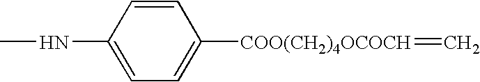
CNC1=CC=C([COO(CH2)4OCOCH]=C)C=C1
